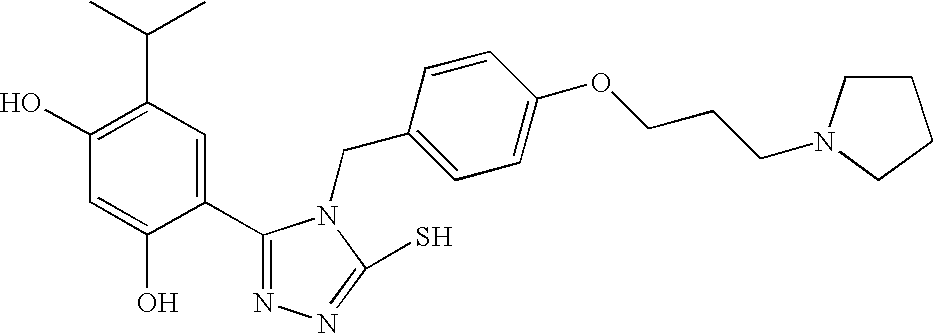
C1(O)=C(C(C)C)C=C(C2=NN=C(S)N2CC2=CC=C(OCCCN3CCCC3)C=C2)C(O)=C1
